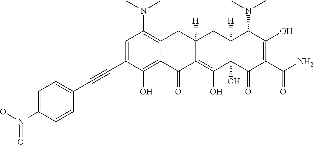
C1=C(C#CC2=CC=C([N+](O)=O)C=C2)C(O)=C2C(=C1N(C)C)CC1([H])C(=C(O)C3(O)C([H])(C1)C(N(C)C)C(O)=C(C(N)=O)C3=O)C2=O
